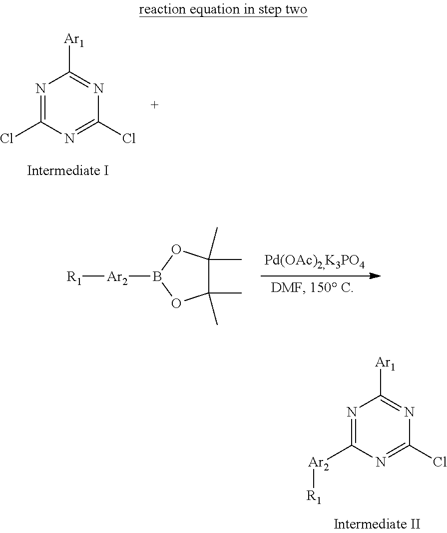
N1=C([Ar2][R1])N=C(Cl)N=C1[Ar1].N1=C(Cl)N=C(Cl)N=C1[Ar1].C1(C)(C)C(C)(C)OB([Ar2][R1])O1
